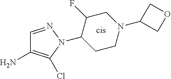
C1=NN(C2CCN(C3COC3)CC2F)C(Cl)=C1N
